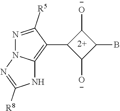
N1=C([R5])C(C2C([O-])C(B)C2[O-])=C2N1N=C([R8])N2
